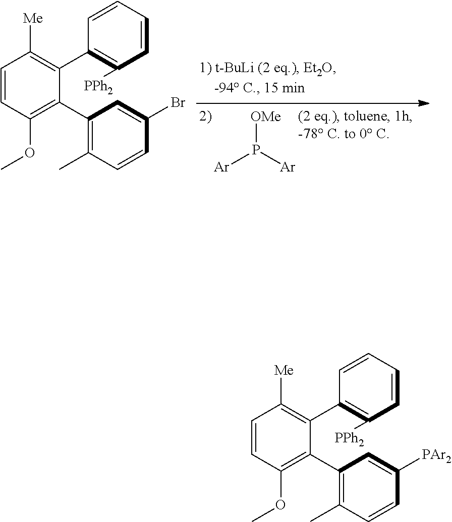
C1=CC(OC)=C(C2=C(C)C=CC([PAr2])=C2)C(C2=C([PPh2])C=CC=C2)=C1[Me].C1=CC(OC)=C(C2=C(C)C=CC(Br)=C2)C(C2=C([PPh2])C=CC=C2)=C1[Me].[OMe]P([Ar])[Ar]
